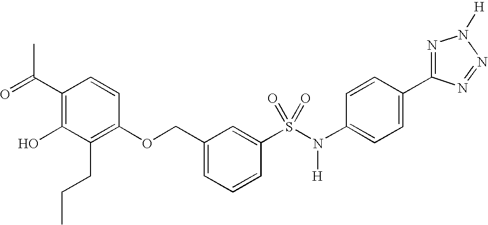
C1(C(=O)C)=C(O)C(CCC)=C(OCC2=CC=CC(S(N(C3=CC=C(C4=NN([H])N=N4)C=C3)[H])(=O)=O)=C2)C=C1
